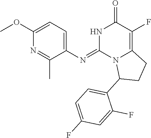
C1(N=C2N3C(=C(F)C(=O)N2)CCC3C2=CC=C(F)C=C2F)=CC=C(OC)N=C1C
